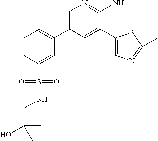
C1=C(C2=C(C)C=CC(S(NCC(O)(C)C)(=O)=O)=C2)C=C(C2=CN=C(C)S2)C(N)=N1
